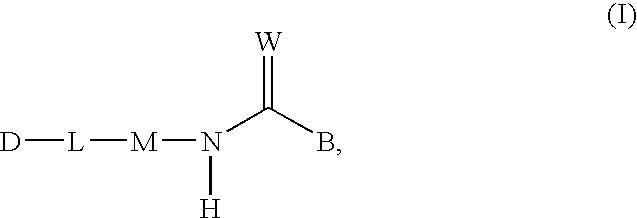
[L]([M]N([H])C(B)=[W])[D]
